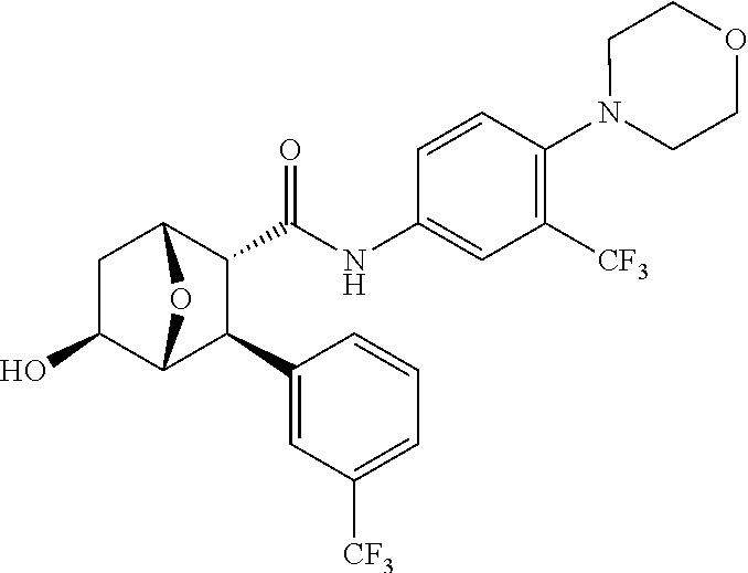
C1C(O)C2C(C3=CC([CF3])=CC=C3)C(C(=O)NC3=CC([CF3])=C(N4CCOCC4)C=C3)C1O2
